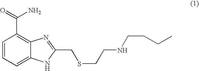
C1=CC=C2C(=C1C(=O)N)N=C(CSCCNCCCC)[N H]2
